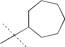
C1C(C(C)(C)C)CCCCC1
